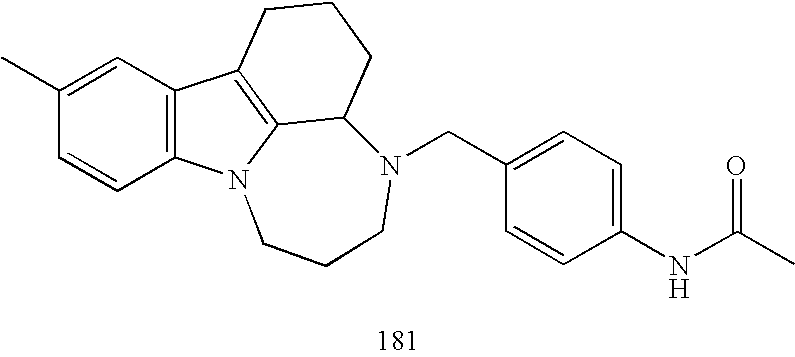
C1=CC2=C(C=C1C)C1=C3N2CCCN(CC2=CC=C(NC(C)=O)C=C2)C3CCC1
